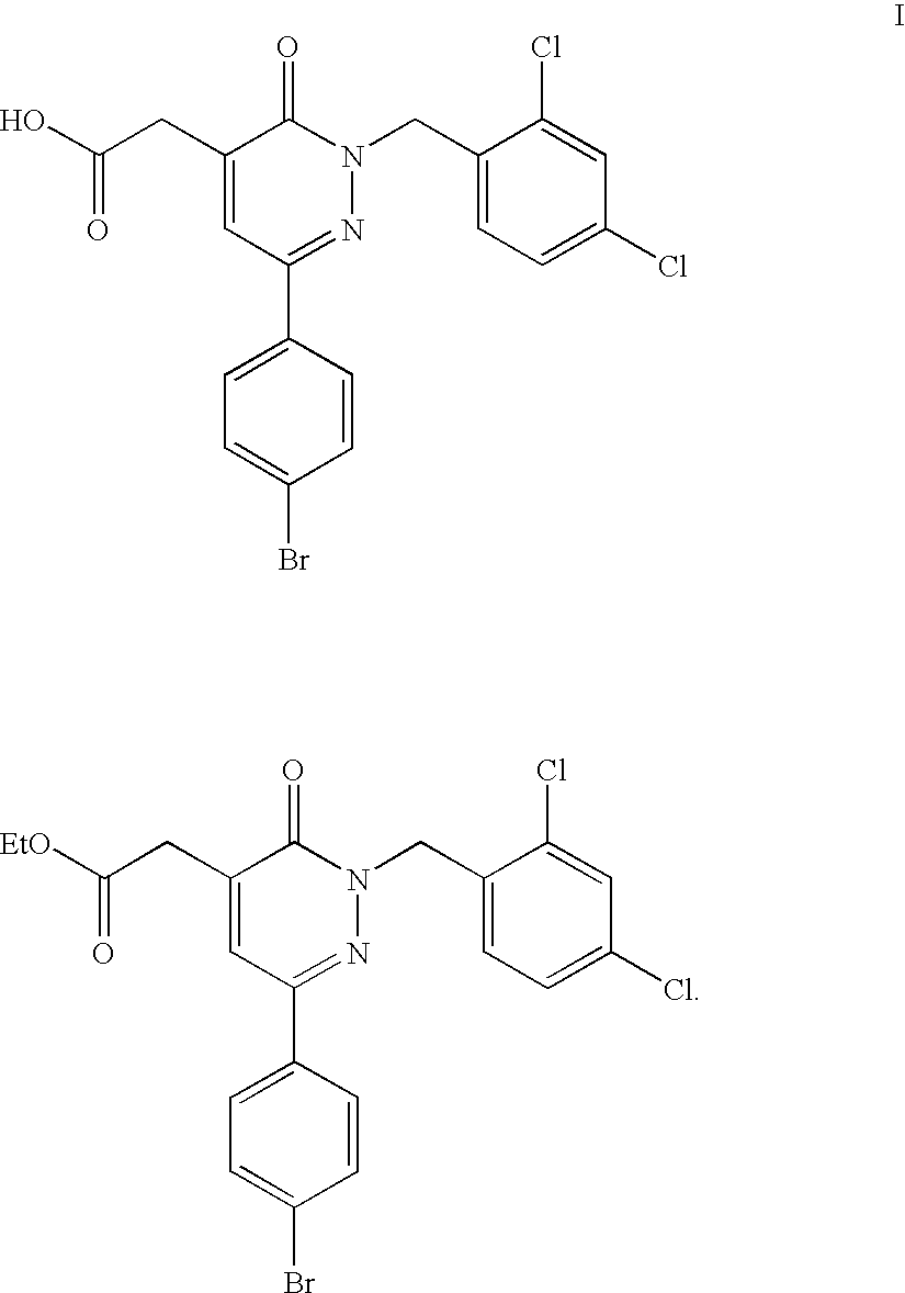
OC(CC1=CC(C2=CC=C(Br)C=C2)=NN(CC2=CC=C(Cl)C=C2Cl)C1=O)=O.[EtO]C(CC1=CC(C2=CC=C(Br)C=C2)=NN(CC2=CC=C(Cl)C=C2Cl)C1=O)=O
